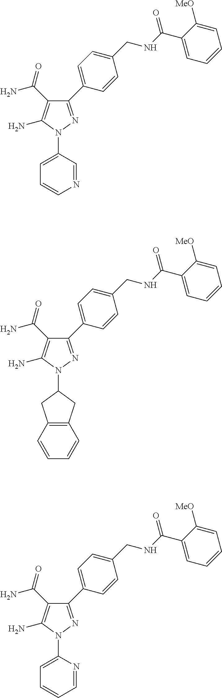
N1(C2CC3=C(C2)C=CC=C3)N=C(C2=CC=C(CNC(C3=CC=CC=C3[MeO])=O)C=C2)C(C(N)=O)=C1N.N1(C2=CC=CN=C2)N=C(C2=CC=C(CNC(C3=CC=CC=C3[MeO])=O)C=C2)C(C(N)=O)=C1N.N1(C2=CC=CC=N2)N=C(C2=CC=C(CNC(C3=CC=CC=C3[MeO])=O)C=C2)C(C(N)=O)=C1N
